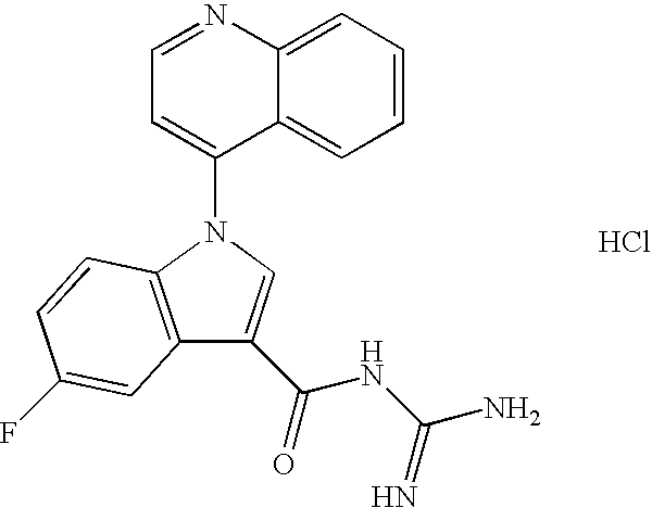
C1(C(=O)NC(N)=N)=CN(C2=CC=NC3=CC=CC=C23)C2=C1C=C(F)C=C2.Cl
